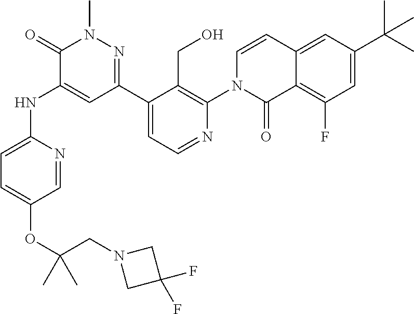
CC(OC1=CC=C(NC2=CC(C3=CC=NC(N4C(=O)C5=C(F)C=C(C(C)(C)C)C=C5C=C4)=C3CO)=NN(C)C2=O)N=C1)(CN1CC(F)(F)C1)C
